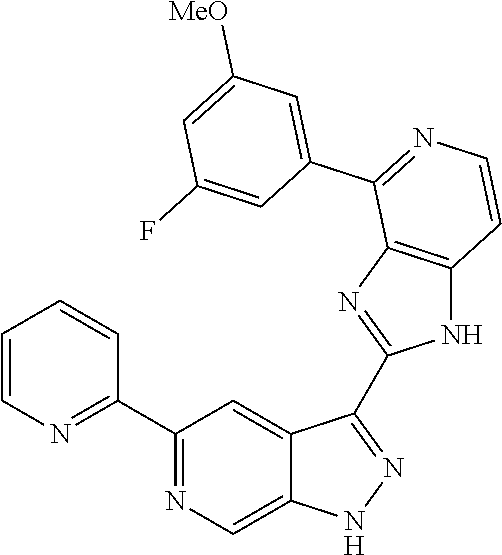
C1(C2=NC=CC=C2)=NC=C2C(=C1)C(C1=NC3=C(N1)C=CN=C3C1=CC([MeO])=CC(F)=C1)=NN2
